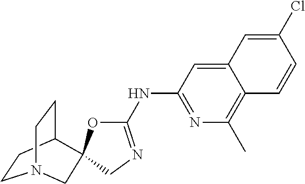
C1CC2CCN1CC21OC(NC2=NC(C)=C3C(=C2)C=C(Cl)C=C3)=NC1
